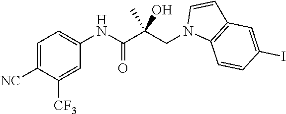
C1=C([NC])C([CF3])=CC(NC(C(CN2C3=C(C=C2)C=C(I)C=C3)(O)C)=O)=C1
